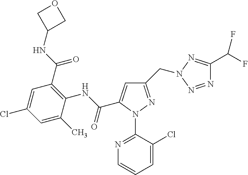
C1=C(C)C(NC(=O)C2=CC(CN3N=C(C(F)F)N=N3)=NN2C2=NC=CC=C2Cl)=C(C(=O)NC2COC2)C=C1Cl
